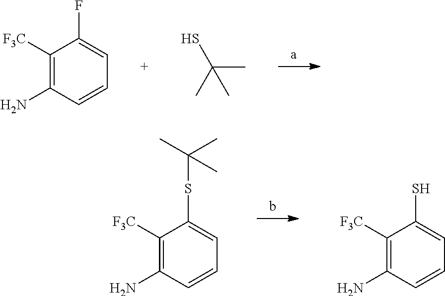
C1([F3C])=C(N)C=CC=C1F.C(C)(C)(C)S.C1([F3C])=C(N)C=CC=C1SC(C)(C)C.C1([F3C])=C(N)C=CC=C1S
